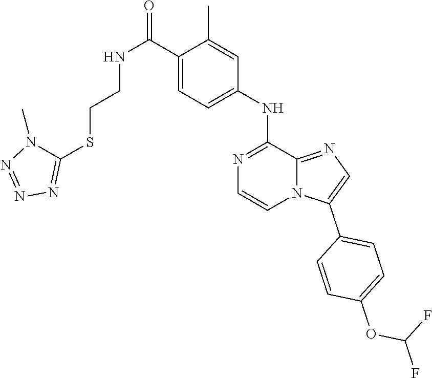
C(OC1=CC=C(C2=CN=C3N2C=CN=C3NC2=CC=C(C(NCCSC3=NN=NN3C)=O)C(C)=C2)C=C1)(F)F
